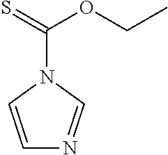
C1=CN(C(=S)OCC)C=N1
